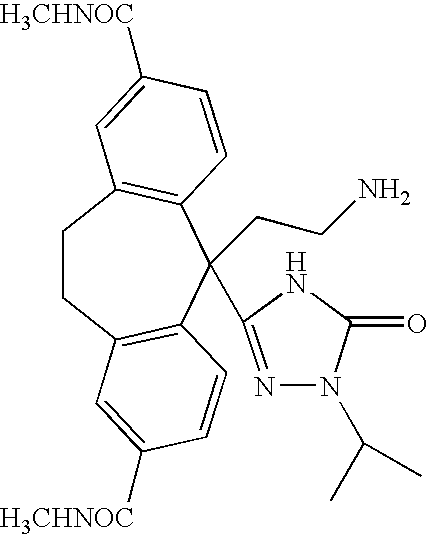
C1CC2=C(C(CCN)(C3=NN(C(C)C)C(=O)N3)C3=C1C=C([H3CHNOC])C=C3)C=CC([H3CHNOC])=C2
